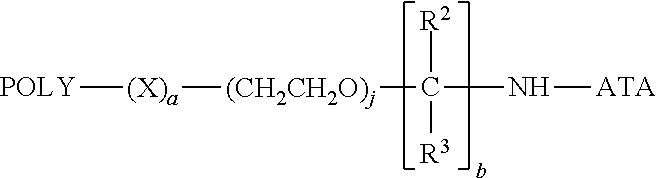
[POLY][(X)a][(CH2CH2O)j]C([R2])(N[ATA])[R3]
